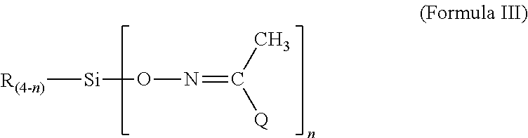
[R(4-n)][Si]ON=C(C)[Q]
